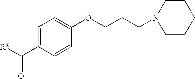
C1=C(C([Rx])=O)C=CC(OCCCN2CCCCC2)=C1
